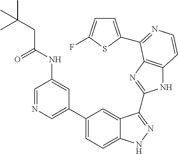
C1(C2=CN=CC(NC(CC(C)(C)C)=O)=C2)=CC=C2C(=C1)C(C1=NC3=C(N1)C=CN=C3C1=CC=C(F)S1)=NN2
